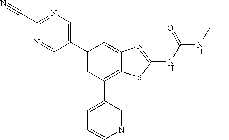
C1(C2=CN=C(C#N)N=C2)=CC(C2=CC=CN=C2)=C2C(=C1)N=C(NC(NCC)=O)S2
